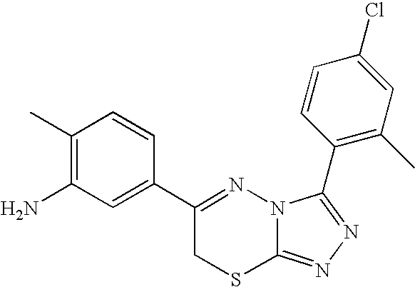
C1(N)=C(C)C=CC(C2=NN3C(=NN=C3C3=C(C)C=C(Cl)C=C3)SC2)=C1
